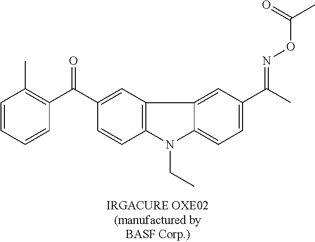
C1=CC=CC(C(C2=CC3=C(C=C2)N(CC)C2=CC=C(C(C)=NOC(C)=O)C=C32)=O)=C1C
